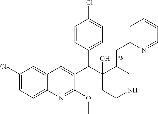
C1(Cl)=CC=C2C(=C1)C=C(C(C1(O)CCNCC1CC1=CC=CC=N1)C1=CC=C(Cl)C=C1)C(OC)=N2.[*R]
